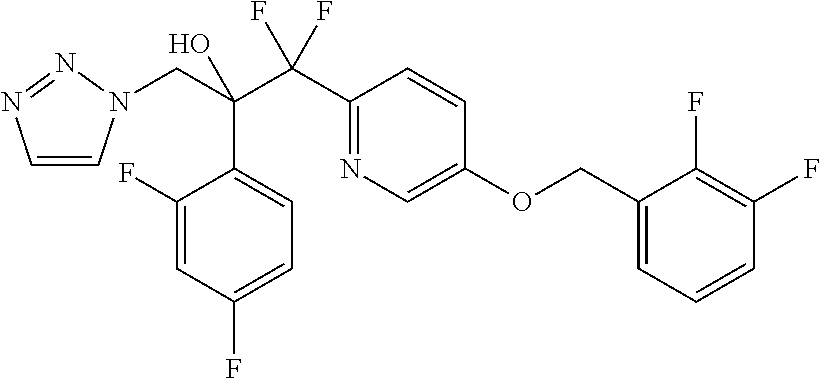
C1=CN(CC(C(C2=NC=C(OCC3=CC=CC(F)=C3F)C=C2)(F)F)(O)C2=CC=C(F)C=C2F)N=N1
